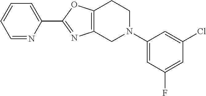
C1=NC(C2=NC3=C(O2)CCN(C2=CC(F)=CC(Cl)=C2)C3)=CC=C1
